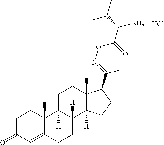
C1C(=O)C=C2C(C)(C1)C1([H])C([H])(CC2)C2([H])C(C)(CC1)C(C(=NOC(C(C(C)C)N)=O)C)CC2.Cl
